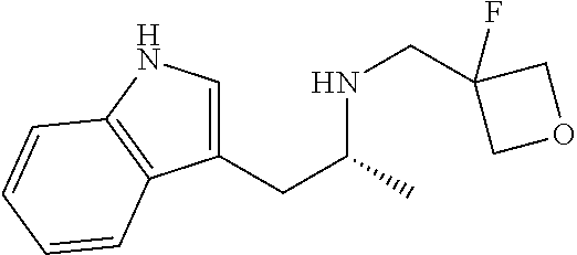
C1(CC(C)NCC2(F)COC2)=CNC2=C1C=CC=C2
